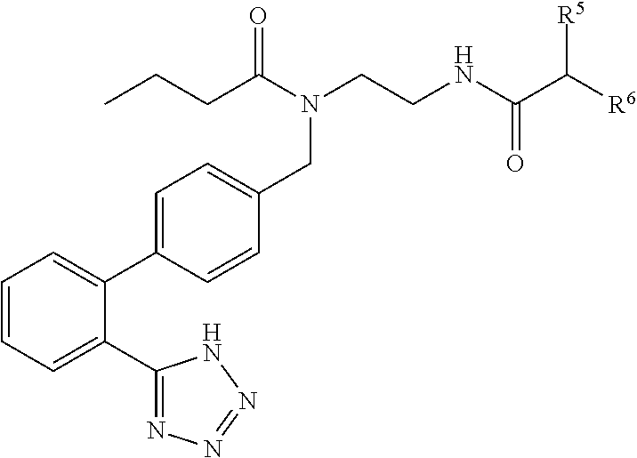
C1=CC=C(C2=NN=NN2)C(C2=CC=C(CN(C(CCC)=O)CCNC(C([R6])[R5])=O)C=C2)=C1
